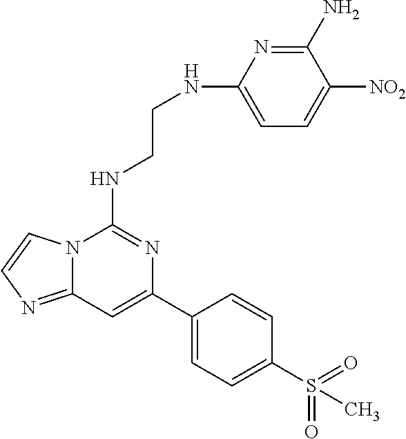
C12=NC=CN1C(NCCNC1=CC=C([NO2])C(N)=N1)=NC(C1=CC=C(S(=O)(=O)C)C=C1)=C2
